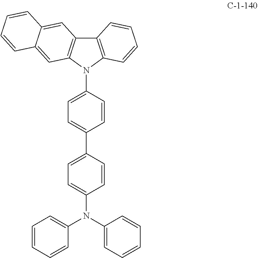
C1=CC(C2=CC=C(N3C4=C(C5=C3C=C3C(=C5)C=CC=C3)C=CC=C4)C=C2)=CC=C1N(C1=CC=CC=C1)C1=CC=CC=C1
